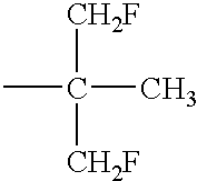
CC(C)([CH2F])[CH2F]
